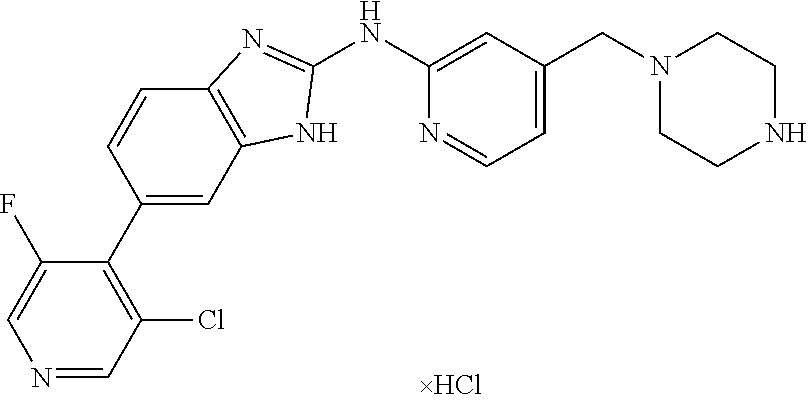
N1=CC(Cl)=C(C2=CC3=C(C=C2)N=C(NC2=CC(CN4CCNCC4)=CC=N2)N3)C(F)=C1
